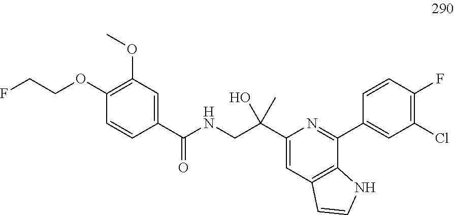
C1(OCCF)=C(OC)C=C(C(=O)NCC(C2=CC3=C(C(C4=CC(Cl)=C(F)C=C4)=N2)NC=C3)(O)C)C=C1
